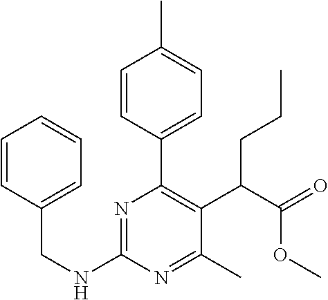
N(CC1=CC=CC=C1)C1=NC(C2=CC=C(C)C=C2)=C(C(C(=O)OC)CCC)C(C)=N1
